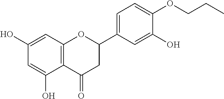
C1=C(O)C2=C(C=C1O)OC(C1=CC=C(OCCC)C(O)=C1)CC2=O
